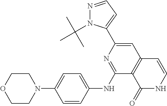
C1COCCN1C1=CC=C(NC2=NC(C3=CC=NN3C(C)(C)C)=CC3=C2C(=O)NC=C3)C=C1
